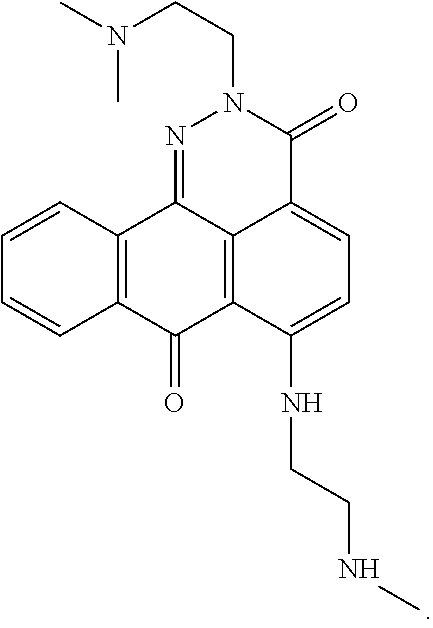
C12=C(C(=O)C3=C4C1=NN(CCN(C)C)C(=O)C4=CC=C3NCCNC)C=CC=C2
